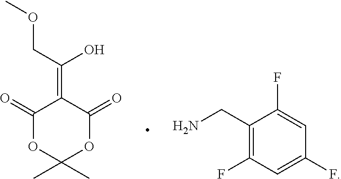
C1(=O)OC(C)(C)OC(=O)C1=C(COC)O.C1(CN)=C(F)C=C(F)C=C1F
